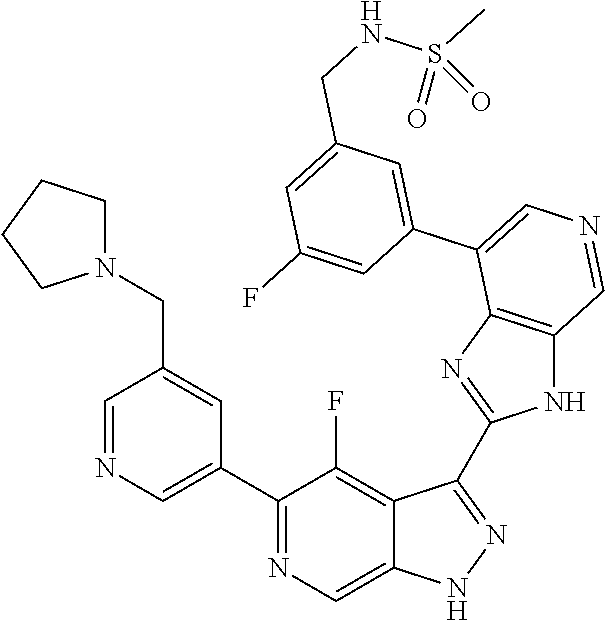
C1(C2=CN=CC(CN3CCCC3)=C2)=NC=C2C(=C1F)C(C1=NC3=C(N1)C=NC=C3C1=CC(CNS(C)(=O)=O)=CC(F)=C1)=NN2
